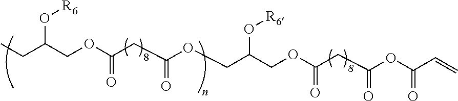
CCC(COC(CC(OCC(COC(CC(OC(=O)C=C)=O)=O)O[R6])=O)=O)O[R6]
